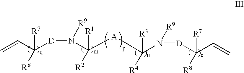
C=CC([D]N([R9])C([R1])([R2])[A]C(N([D]C(C=C)([R7])[R8])[R9])([R3])[R4])([R7])[R8]
